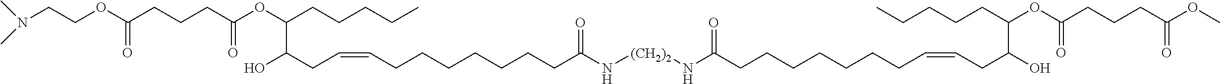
O(C(CCCC(=O)OC(C(O)CC=CCCCCCCCC(N[(CH2)2]NC(CCCCCCCC=CCC(O)C(CCCCC)OC(CCCC(OC)=O)=O)=O)=O)CCCCC)=O)CCN(C)C
